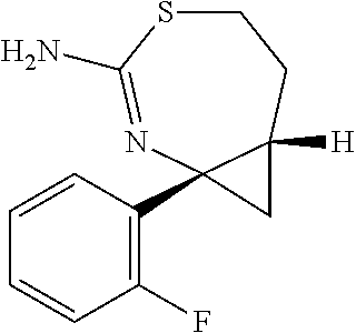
C1=CC=CC(F)=C1C12N=C(N)SCCC1([H])C2
